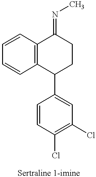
C1=CC=CC2=C1C(=NC)CCC2C1=CC(Cl)=C(Cl)C=C1
